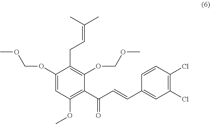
C1(OCOC)=CC(OC)=C(C(C=CC2=CC(Cl)=C(Cl)C=C2)=O)C(OCOC)=C1CC=C(C)C
